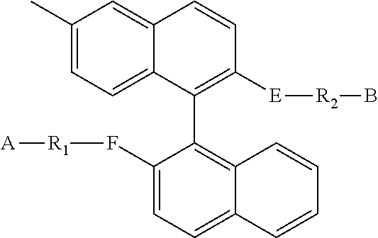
C1(C)=CC=C2C(=C1)C=CC([E][R2]B)=C2C1=C2C(=CC=C1F[R1][A])C=CC=C2
